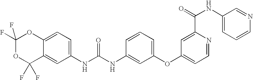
C1(F)(F)OC(F)(F)C2=CC(NC(NC3=CC(OC4=CC=NC(C(=O)NC5=CC=CN=C5)=C4)=CC=C3)=O)=CC=C2O1
